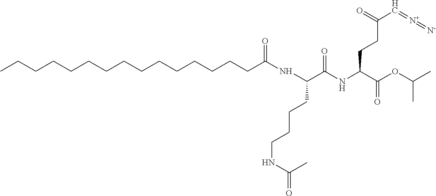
C(C(NC(C(OC(C)C)=O)CCC(C=[N+]=[N-])=O)=O)(CCCCNC(C)=O)NC(CCCCCCCCCCCCCCC)=O
